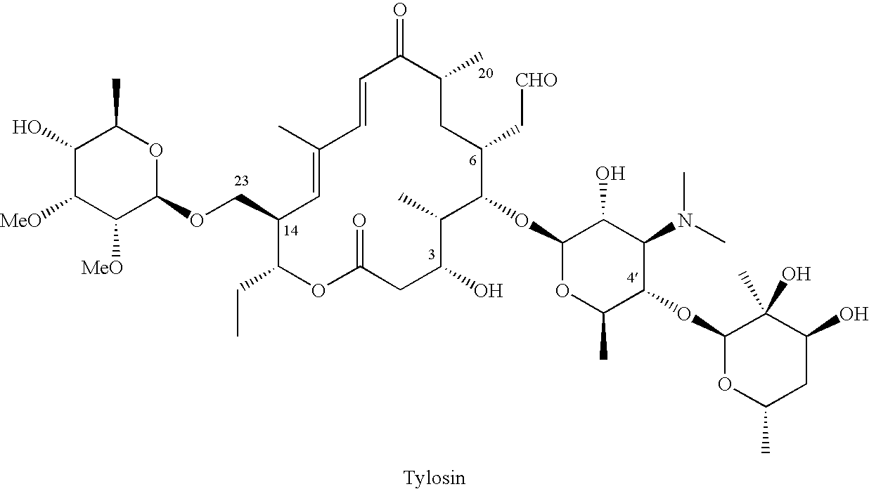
O1C(=O)CC(O)C(C)C(OC2OC(C)C(OC3OC(C)CC(O)C3(C)O)C(N(C)C)C2O)C(C[CHO])CC(C)C(=O)C=CC(C)=CC(COC2OC(C)C(O)C([MeO])C2[MeO])C1CC
